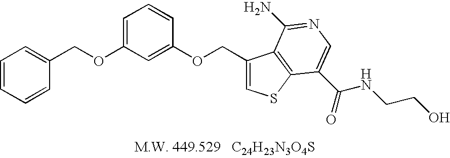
C1=CC=CC(COC2=CC=CC(OCC3=CSC4=C3C(N)=NC=C4C(=O)NCCO)=C2)=C1
